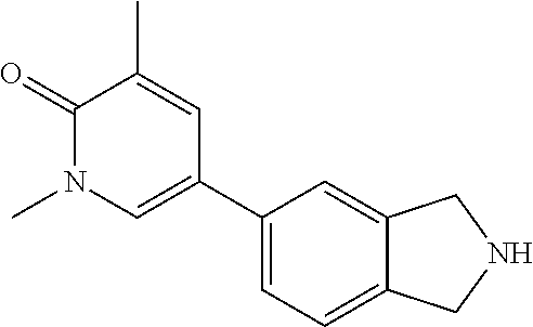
C1(=O)N(C)C=C(C2=CC=C3C(=C2)CNC3)C=C1C
